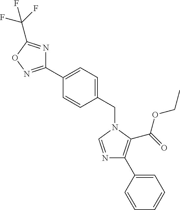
C1(C2=CC=C(CN3C=NC(C4=CC=CC=C4)=C3C(=O)OCC)C=C2)=NOC(C(F)(F)F)=N1
